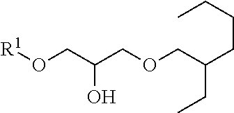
O(CC(CO[R1])O)CC(CCCC)CC
